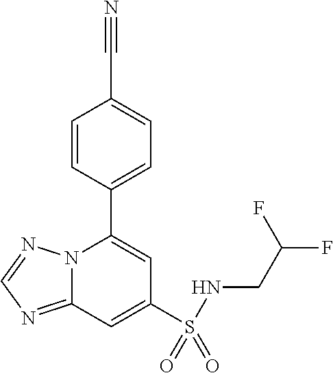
C1=CC(C2=CC(S(NCC(F)F)(=O)=O)=CC3=NC=NN23)=CC=C1C#N
